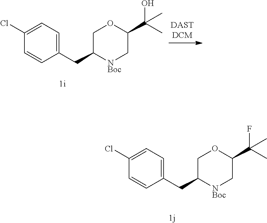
C1(Cl)=CC=C(CC2COC(C(C)(O)C)C[NBoc]2)C=C1.C1(Cl)=CC=C(CC2COC(C(C)(F)C)C[NBoc]2)C=C1
